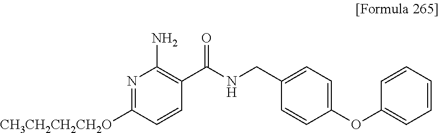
N1=C([CH3CH2CH2CH2O])C=CC(C(NCC2=CC=C(OC3=CC=CC=C3)C=C2)=O)=C1N
